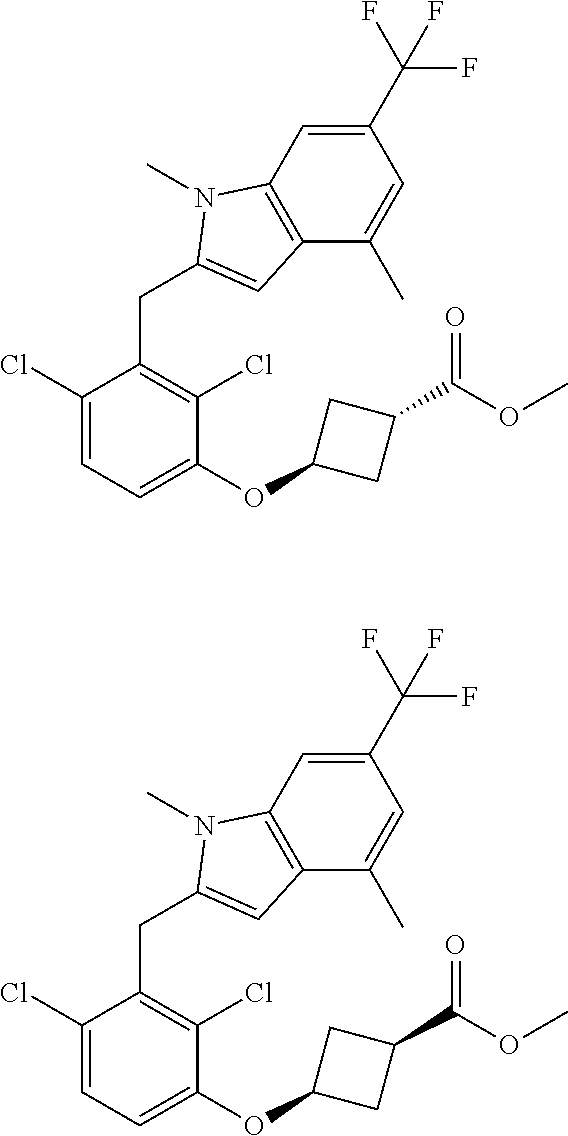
C1(Cl)=CC=C(OC2CC(C(OC)=O)C2)C(Cl)=C1CC1=CC2=C(C=C(C(F)(F)F)C=C2C)N1C.C1(Cl)=CC=C(OC2CC(C(OC)=O)C2)C(Cl)=C1CC1=CC2=C(C=C(C(F)(F)F)C=C2C)N1C
